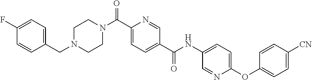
C1CN(C(C2=CC=C(C(=O)NC3=CC=C(OC4=CC=C([CN])C=C4)N=C3)C=N2)=O)CCN1CC1=CC=C(F)C=C1
